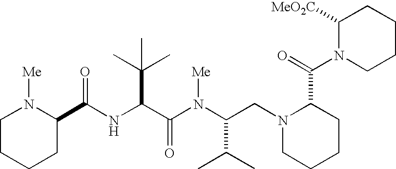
N(C(C(N(C(C(C)C)CN1CCCCC1C(N1CCCCC1[MeO2C])=O)[Me])=O)C(C)(C)C)C(=O)C1N([Me])CCCC1
